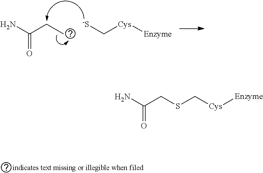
C(=O)(N)CSC[Cys][Enzyme].C(=O)(N)CC.C([-S])[Cys][Enzyme]
